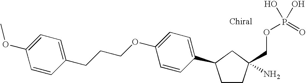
C1CC(COP(=O)(O)O)(N)CC1C1=CC=C(OCCCC2=CC=C(OC)C=C2)C=C1
